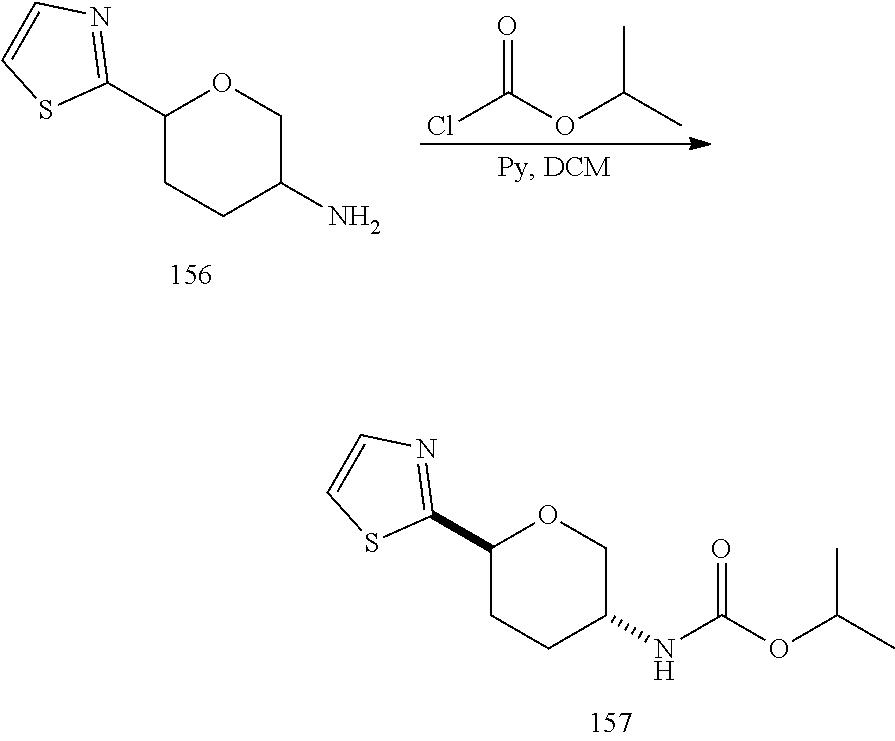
C1(C2=NC=CS2)CCC(NC(OC(C)C)=O)CO1.C1(C2=NC=CS2)CCC(N)CO1.ClC(OC(C)C)=O
